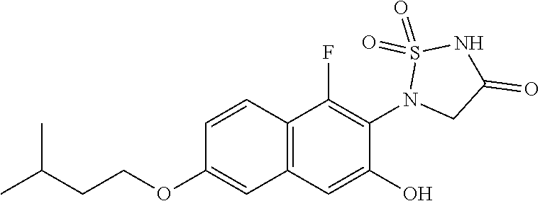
C1=CC2=C(C=C1OCCC(C)C)C=C(O)C(N1CC(=O)NS1(=O)=O)=C2F
